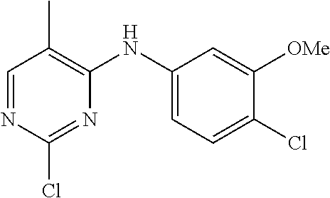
C1=NC(Cl)=NC(NC2=CC=C(Cl)C([OMe])=C2)=C1C
